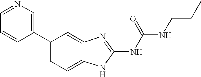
C1(C2=CN=CC=C2)=CC=C2C(=C1)N=C(NC(NCCC)=O)N2
